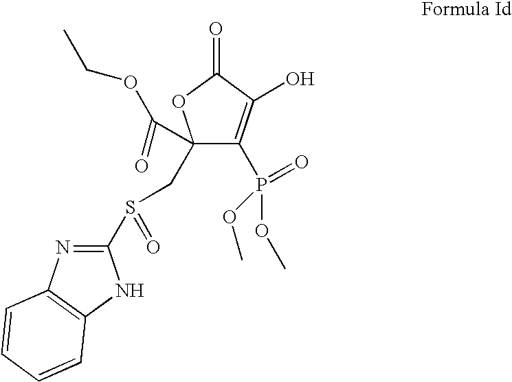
C1(C(=O)OCC)(CS(=O)C2=NC3=C(N2)C=CC=C3)C(P(=O)(OC)OC)=C(O)C(=O)O1
